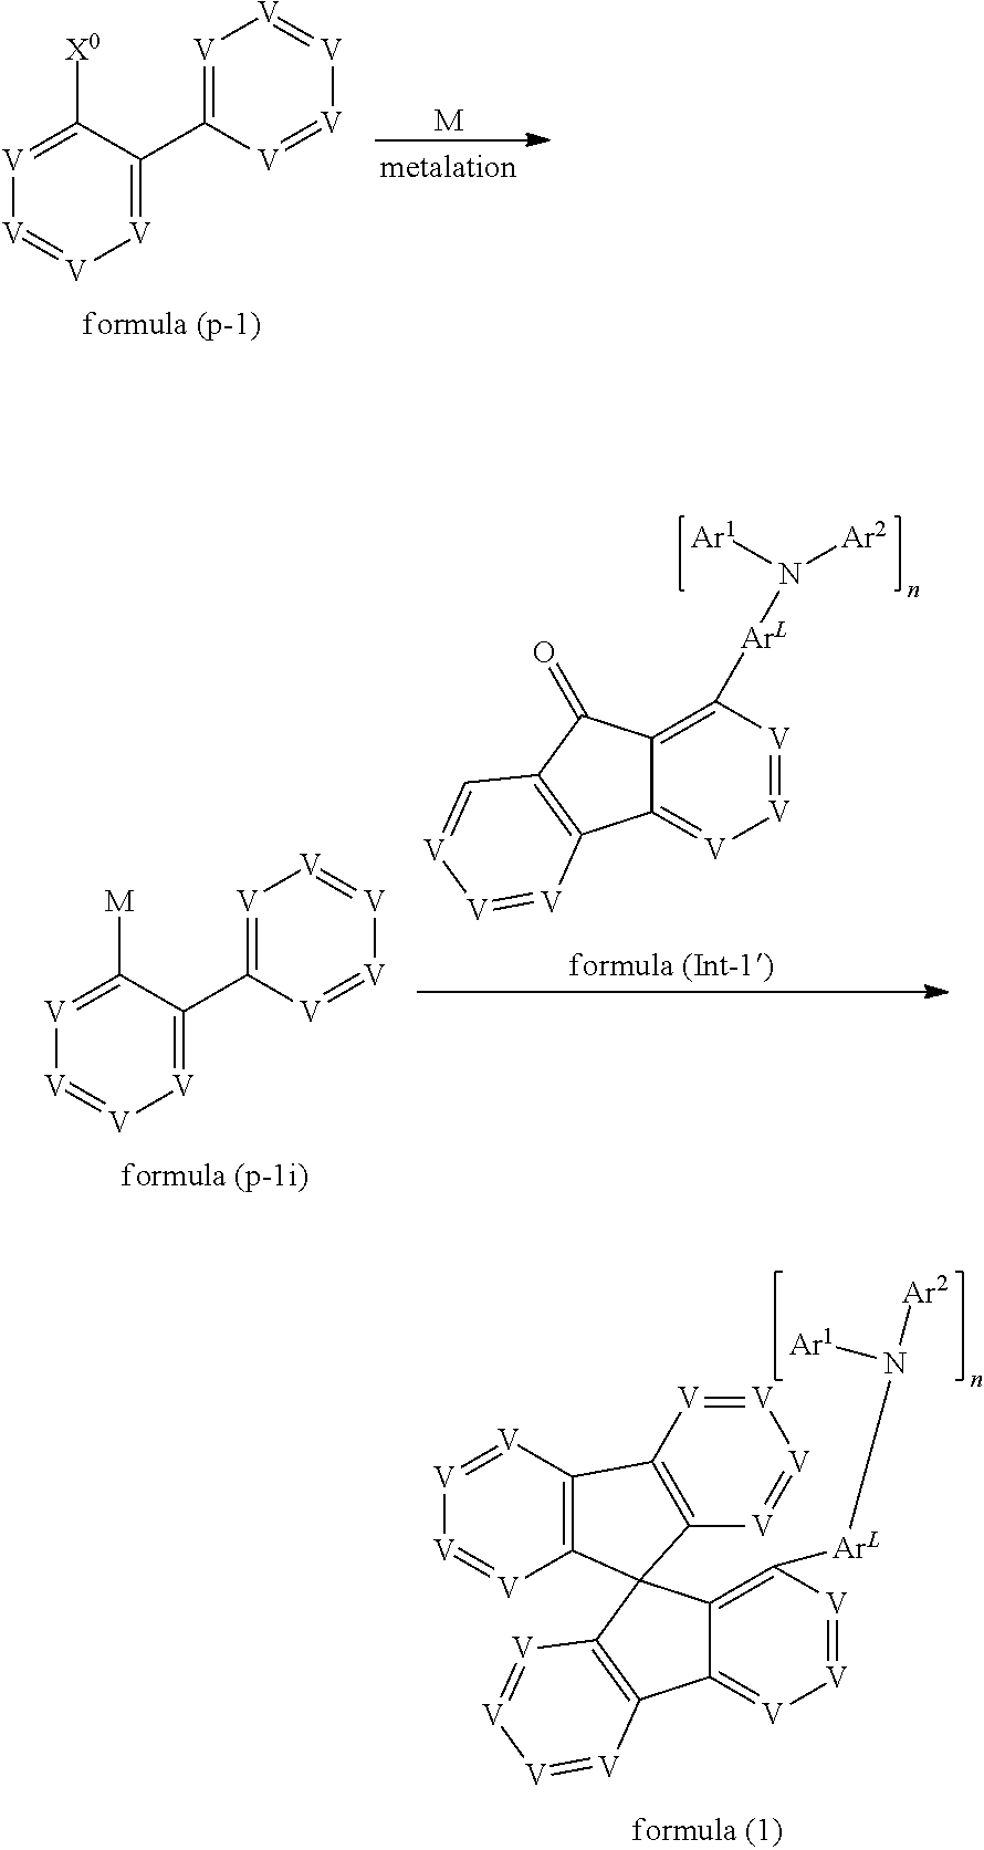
[V]1=C(C2=[V][V]=[V][V]=[V]2)C([X0])=[V][V]=[V]1.[M].[V]1=C(C2=[V][V]=[V][V]=[V]2)C([M])=[V][V]=[V]1.C12=C([ArL]N([Ar2])[Ar1])[V]=[V][V]=C1C1=C(C2=O)C=[V][V]=[V]1.C12=C([ArL]N([Ar2])[Ar1])[V]=[V][V]=C1C1=C(C23C2=C([V]=[V][V]=[V]2)C2=C3[V]=[V][V]=[V]2)[V]=[V][V]=[V]1
